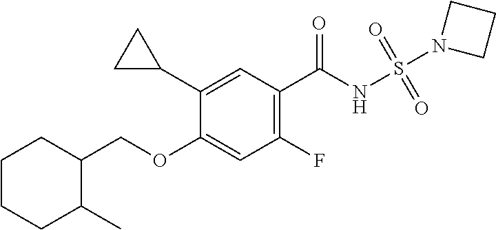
C1CCC(C)C(COC2=CC(F)=C(C(NS(N3CCC3)(=O)=O)=O)C=C2C2CC2)C1
